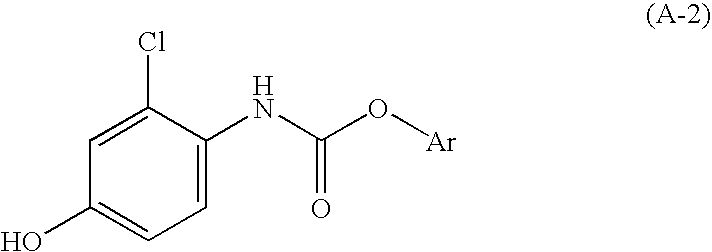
C1=C(Cl)C(NC(O[Ar])=O)=CC=C1O
